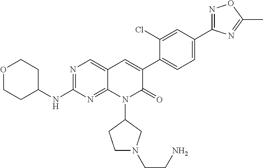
N1=C(C2=CC=C(C3=CC4=CN=C(NC5CCOCC5)N=C4N(C4CCN(CCN)C4)C3=O)C(Cl)=C2)N=C(C)O1
